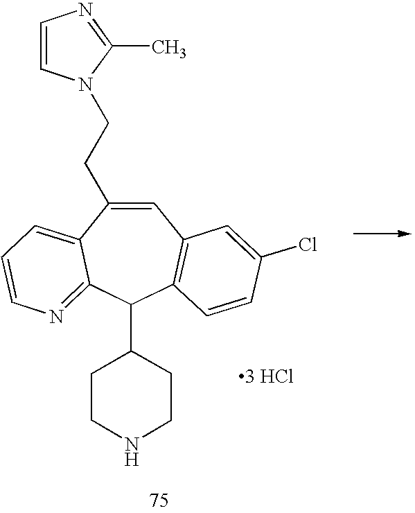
C1=C(CCN2C=CN=C2C)C2=CC=CN=C2C(C2CCNCC2)C2=C1C=C(Cl)C=C2.[3 HCl]
